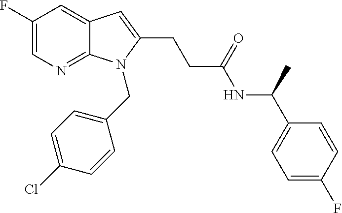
C1(F)=CN=C2C(=C1)C=C(CCC(NC(C1=CC=C(F)C=C1)C)=O)N2CC1=CC=C(Cl)C=C1
